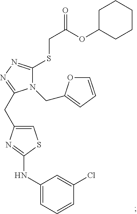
C1C(OC(CSC2=NN=C(CC3=CSC(NC4=CC=CC(Cl)=C4)=N3)N2CC2=CC=CO2)=O)CCCC1
